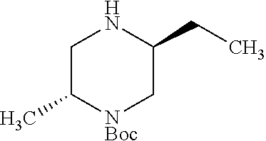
N1CC(C)[NBoc]CC1CC
